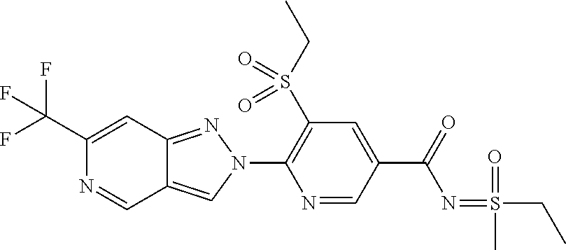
C1(C(F)(F)F)=CC2=NN(C3=C(S(CC)(=O)=O)C=C(C(N=S(=O)(CC)C)=O)C=N3)C=C2C=N1
